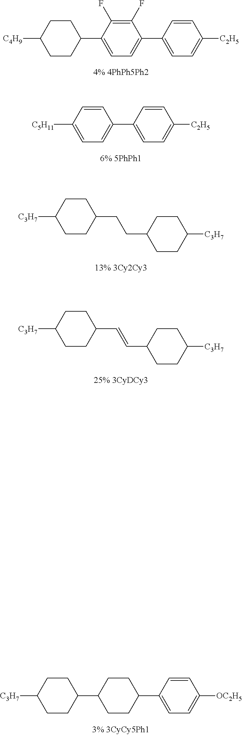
C1=CC(C2=CC=C(C3CCC([C4H9])CC3)C(F)=C2F)=CC=C1[C2H5].C1=CC(C2=CC=C([C5H11])C=C2)=CC=C1[C2H5].C1CC(CCC2CCC([C3H7])CC2)CCC1[C3H7].C1CC(C=CC2CCC([C3H7])CC2)CCC1[C3H7].C1=CC(C2CCC(C3CCC([C3H7])CC3)CC2)=CC=C1[OC2H5]
